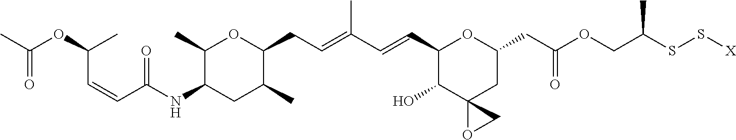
C1(C)C(NC(C=CC(OC(C)=O)C)=O)CC(C)C(CC=C(C=CC2C(O)C3(CC(CC(OCC(SS[X])C)=O)O2)OC3)C)O1
